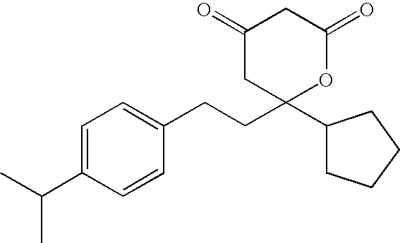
C1=C(C(C)C)C=CC(CCC2(C3CCCC3)OC(=O)CC(=O)C2)=C1
